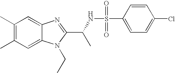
C1(C)=C(C)C=C2C(=C1)N=C(C(NS(=O)(=O)C1=CC=C(Cl)C=C1)C)N2CC
